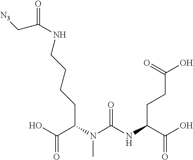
OC(C(N(C(NC(C(O)=O)CCC(O)=O)=O)C)CCCCNC(C[N3])=O)=O
